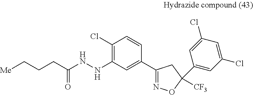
C1(Cl)=C(NNC(CCC[Me])=O)C=C(C2=NOC(C3=CC(Cl)=CC(Cl)=C3)([CF3])C2)C=C1
